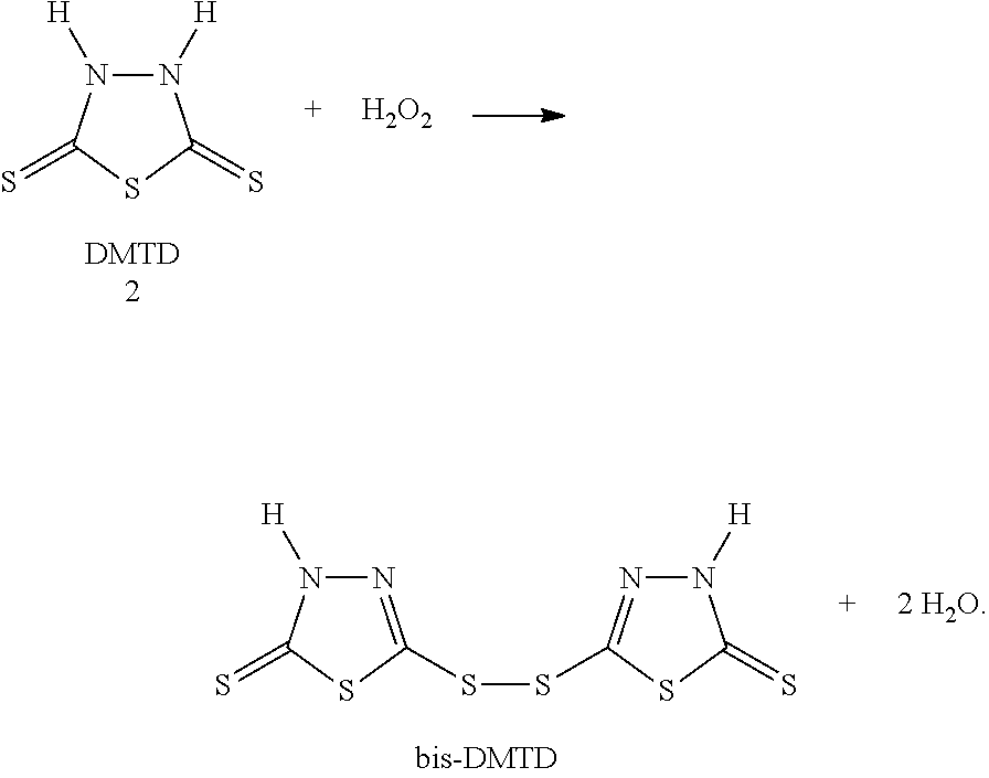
N1([H])N([H])C(=S)SC1=S.[H2O2].N1=C(SSC2=NN([H])C(=S)S2)SC(=S)N1[H]
